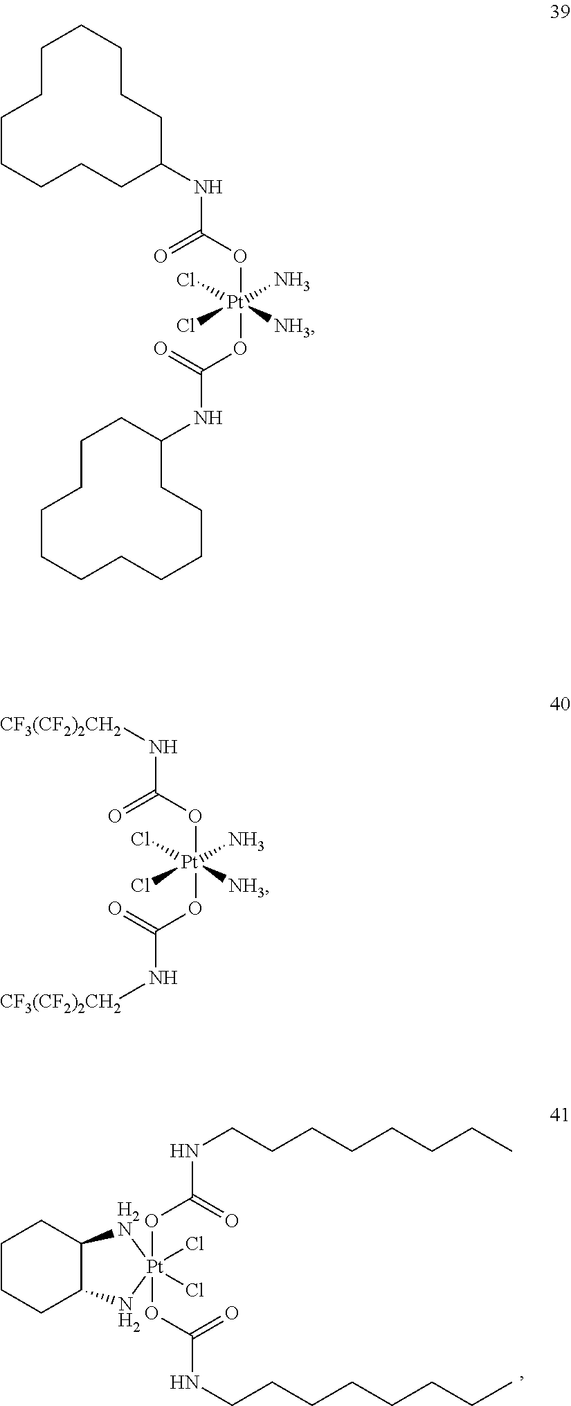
C1CCC2C(C1)[H2N][Pt](OC(=O)NCCCCCCCC)(OC(=O)NCCCCCCCC)(Cl)(Cl)N2.C1CCCCCCC(NC(O[Pt](OC(=O)NC2CCCCCCCCCCC2)(Cl)(N)(Cl)[NH3])=O)CCCC1.C(O[Pt](OC(=O)N[CF3(CF2)2CH2])(Cl)(N)(Cl)[NH3])(=O)N[CF3(CF2)2CH2]
